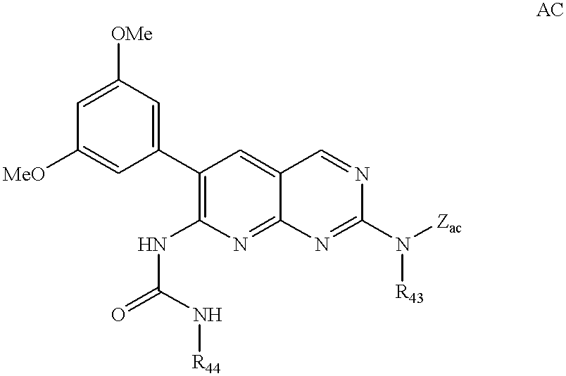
C1=C([OMe])C=C(C2=C(NC(=O)N[R44])N=C3C(=C2)C=NC(N([Zac])[R43])=N3)C=C1[MeO]
